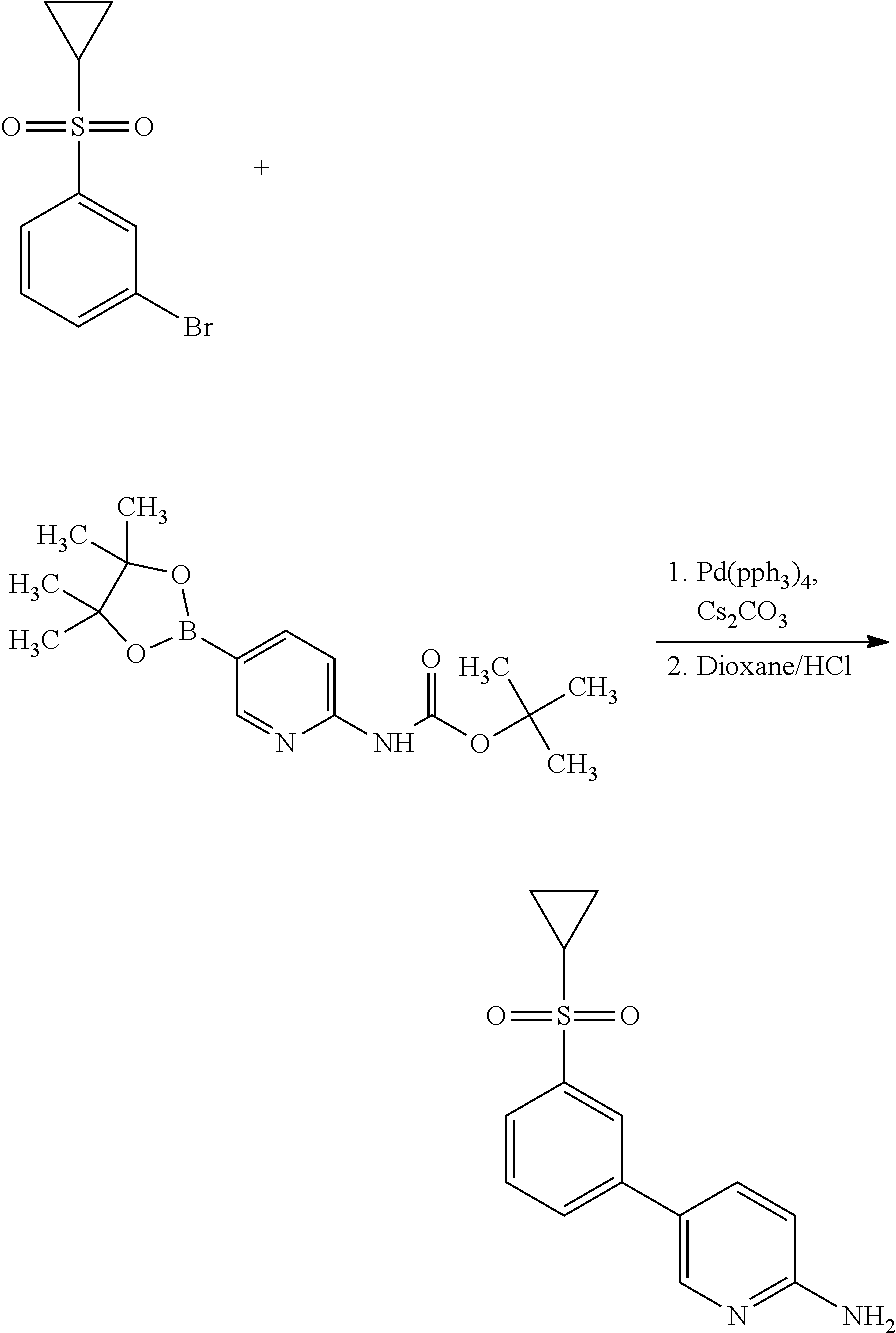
C1=CC=C(Br)C=C1S(=O)(=O)C1CC1.C1(B2OC(C)(C)C(C)(C)O2)=CC=C(NC(OC(C)(C)C)=O)N=C1.C1=CC=C(C2=CN=C(N)C=C2)C=C1S(=O)(=O)C1CC1
